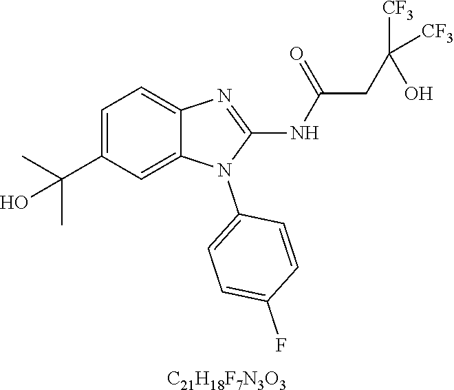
C1=C(C(C)(C)O)C=C2C(=C1)N=C(NC(CC([CF3])([CF3])O)=O)N2C1=CC=C(F)C=C1.[C21H18F7N3O3]
